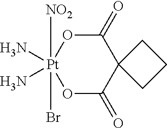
O1[Pt]([NO2])(Br)(N)(N)OC(=O)C2(C1=O)CCC2
